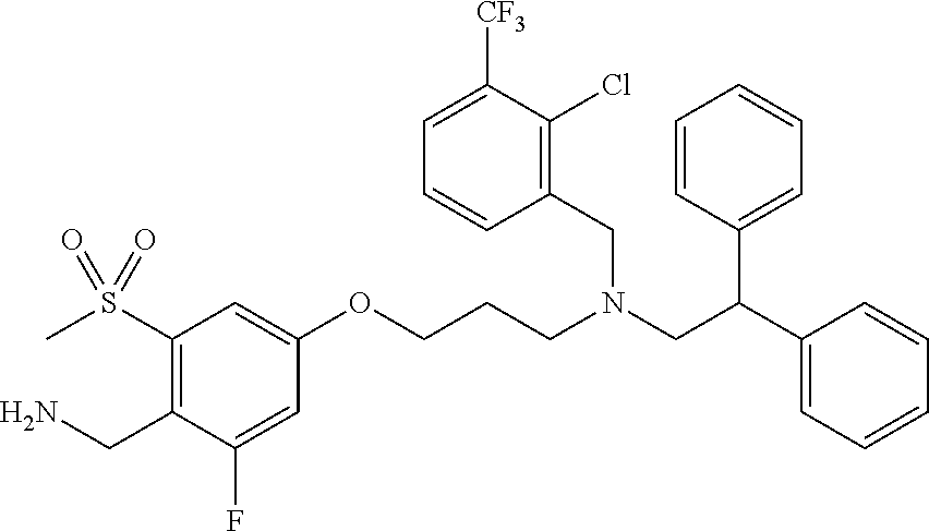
C1=CC(C(C2=CC=CC=C2)CN(CC2=C(Cl)C([CF3])=CC=C2)CCCOC2=CC(S(C)(=O)=O)=C(CN)C(F)=C2)=CC=C1
